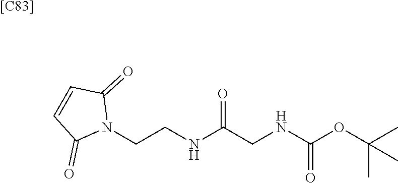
[[C83]].N1(CCNC(CNC(OC(C)(C)C)=O)=O)C(=O)C=CC1=O
